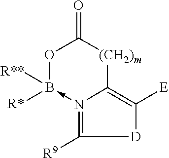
N12->B([R*])([R**])OC(=O)[(CH2)m]C1=C([E])[D]C=2[R9]
